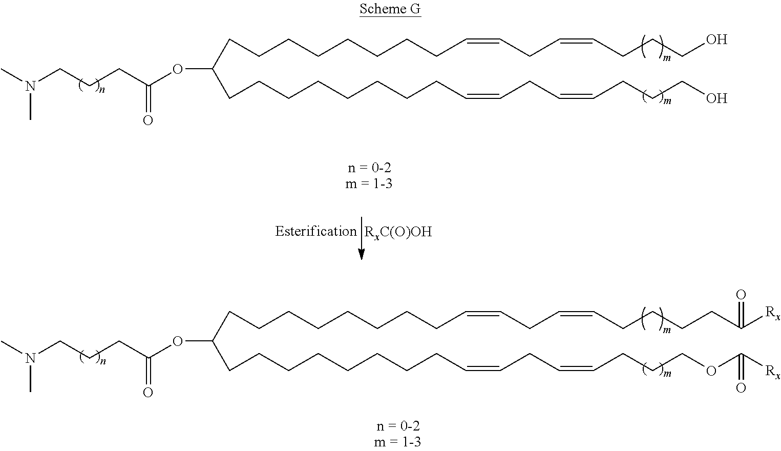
O(C(CCCCCCCCC=CCC=CCCCO)CCCCCCCCC=CCC=CCCCO)C(CCCN(C)C)=O.O(C(CCCCCCCCC=CCC=CCCCCC([Rx])=O)CCCCCCCCC=CCC=CCCCOC([Rx])=O)C(CCCN(C)C)=O
